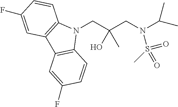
N1(CC(CN(C(C)C)S(C)(=O)=O)(O)C)C2=C(C3=C1C=CC(F)=C3)C=C(F)C=C2
